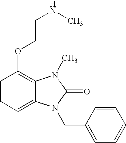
C1=CC=C2C(=C1OCCNC)N(C)C(=O)N2CC1=CC=CC=C1
